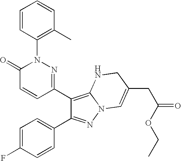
C1=CC(N2C(=O)C=CC(C3=C4N(N=C3C3=CC=C(F)C=C3)C=C(CC(OCC)=O)CN4)=N2)=C(C)C=C1
